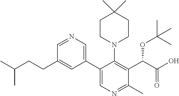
C1=NC=C(C2=CN=C(C)C(C(C(=O)O)OC(C)(C)C)=C2N2CCC(C)(C)CC2)C=C1CCC(C)C
